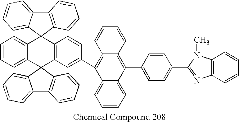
C12=CC=CC=C1C1(C3=C(C=CC(C4=C5C(=C(C6=CC=C(C7=NC8=C(N7C)C=CC=C8)C=C6)C6=CC=CC=C46)C=CC=C5)=C3)C23C2=CC=CC=C2C2=C3C=CC=C2)C2=C(C3=CC=CC=C31)C=CC=C2
